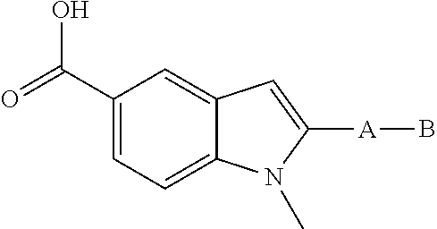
C1(C(=O)O)=CC=C2C(=C1)C=C([A]B)N2C
